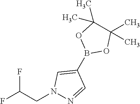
B1(C2=CN(CC(F)F)N=C2)OC(C)(C)C(C)(C)O1
